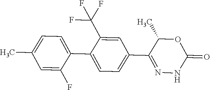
C1(C)=CC=C(C2=CC=C(C3=NNC(=O)OC3C)C=C2C(F)(F)F)C(F)=C1
